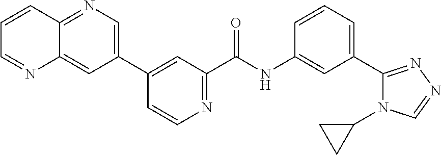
C1(C2=CN=C3C(=C2)N=CC=C3)=CC(C(NC2=CC(C3=NN=CN3C3CC3)=CC=C2)=O)=NC=C1
